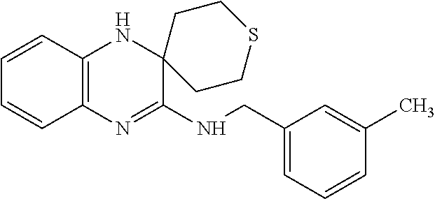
C1=CC2=C(C=C1)N=C(NCC1=CC=CC(C)=C1)C1(N2)CCSCC1
